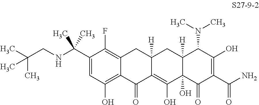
C1(C(NCC(C)(C)C)(C)C)=CC(O)=C2C(=C1F)CC1([H])C(=C(O)C3(O)C([H])(C1)C(N(C)C)C(O)=C(C(N)=O)C3=O)C2=O
